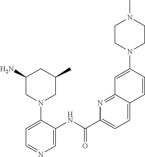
C1(N)CN(C2=CC=NC=C2NC(C2=CC=C3C(=N2)C=C(N2CCN(C)CC2)C=C3)=O)CC(C)C1
